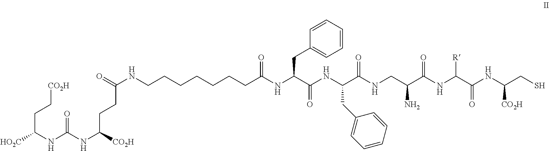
C(NC(NC([CO2H])CCC(NCCCCCCCC(NC(C(NC(C(NCC(C(NC(C(NC([CO2H])CS)=O)[R])=O)N)=O)CC1=CC=CC=C1)=O)CC1=CC=CC=C1)=O)=O)=O)([HO2C])CC[CO2H]
